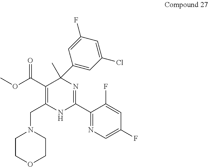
CC1(C2=CC(Cl)=CC(F)=C2)C(C(OC)=O)=C(CN2CCOCC2)NC(C2=NC=C(F)C=C2F)=N1
